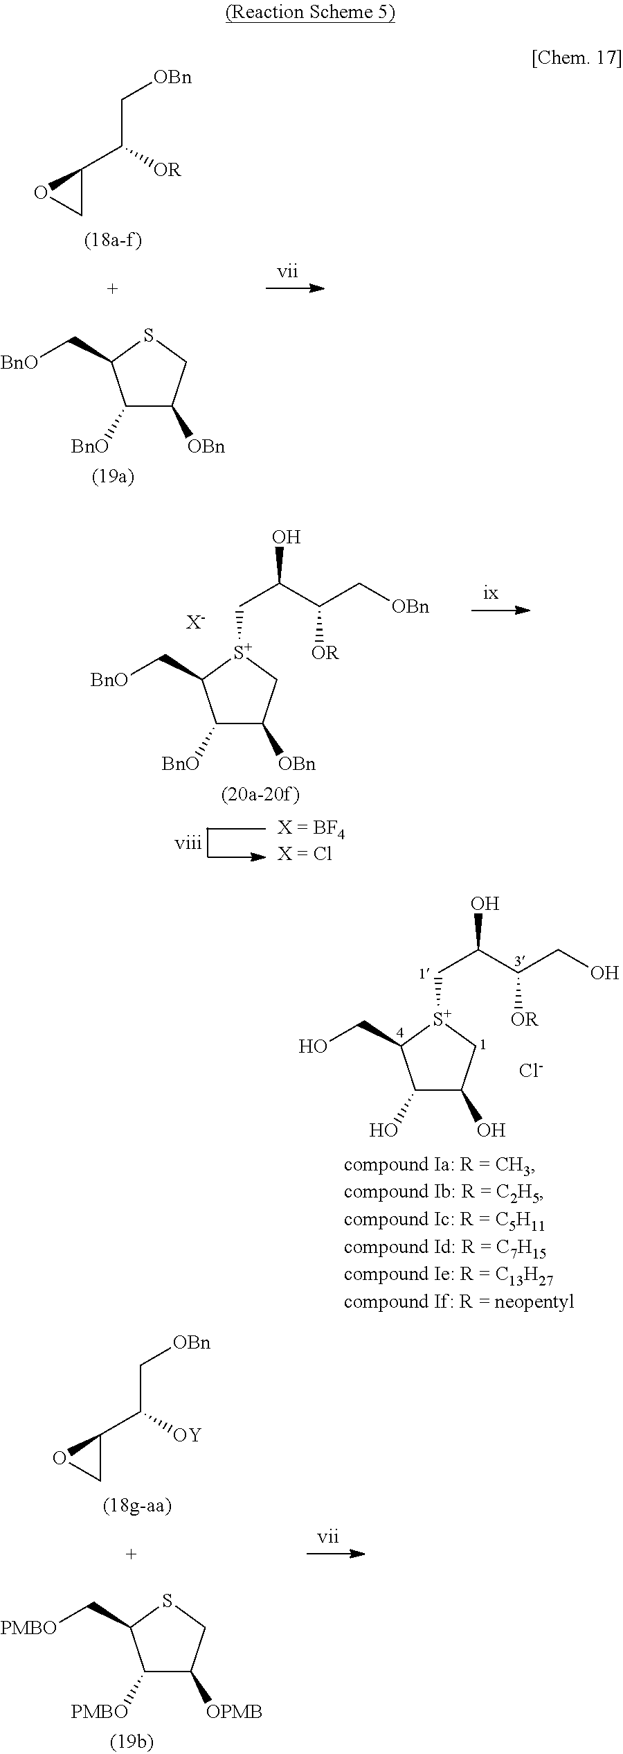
C1([BnO])C([OBn])CSC1C[BnO].C(C([OR])C1OC1)[OBn].C1([BnO])C([OBn])C[S+](CC(O)C(C[OBn])[OR])C1C[BnO].[X-].C1(O)C(O)C[S+](CC(O)C(CO)[OR])C1CO.[Cl-].C(C([OY])C1OC1)[OBn].C1([PMBO])C([OPMB])CSC1C[PMBO]
